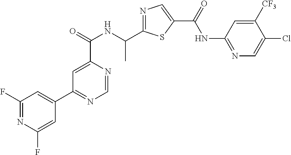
N1=C(C(NC(C2=CC(C3=CC(F)=NC(F)=C3)=NC=N2)=O)C)SC(C(=O)NC2=NC=C(Cl)C([CF3])=C2)=C1
